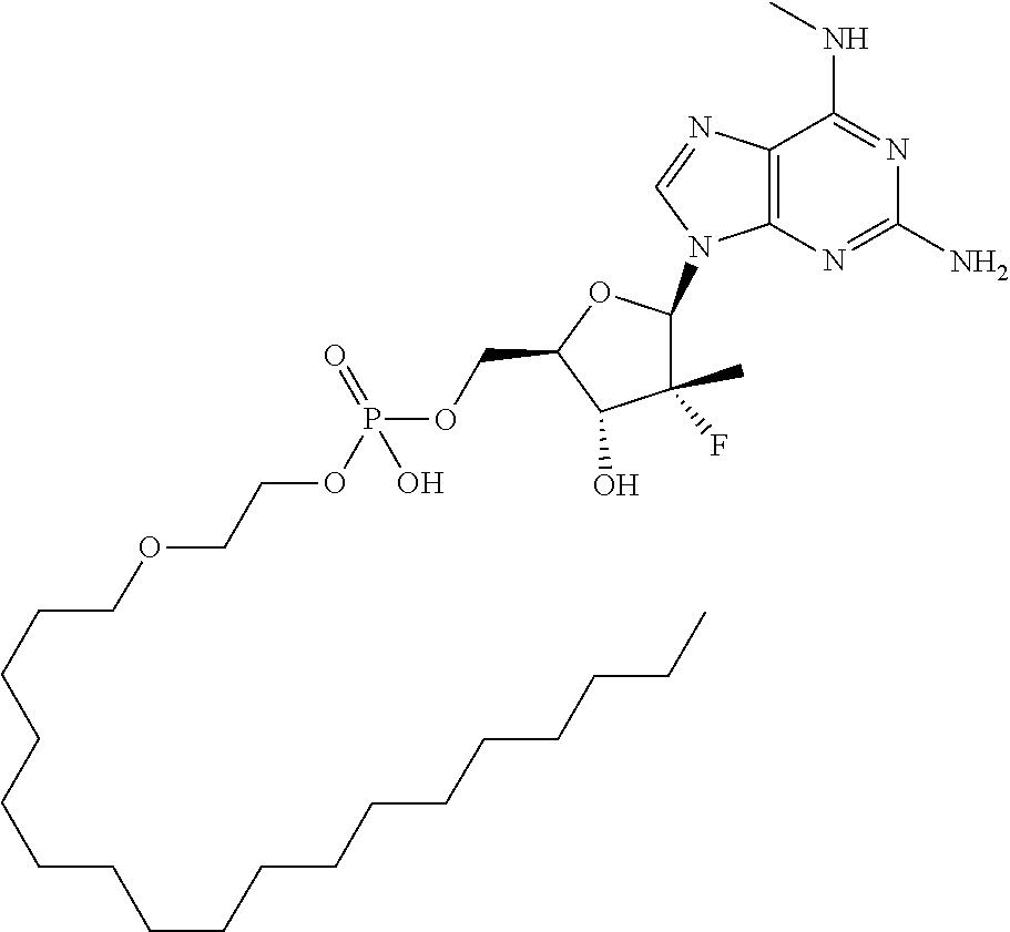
C(CCCCCCCCCCCC)CCCCCOCCOP(OCC1C(O)C(C)(F)C(N2C=NC3=C2N=C(N)N=C3NC)O1)(O)=O
